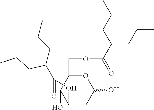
C(CCC)(CCC)C(=O)OC1C(O)C(COC(=O)C(CCC)CCC)OC(O)C1
